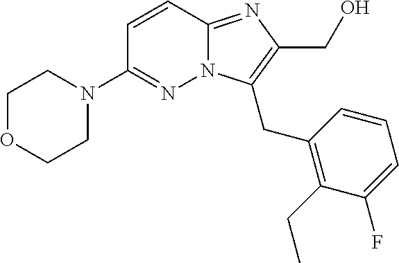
C1OCCN(C2=NN3C(=NC(CO)=C3CC3=C(CC)C(F)=CC=C3)C=C2)C1
